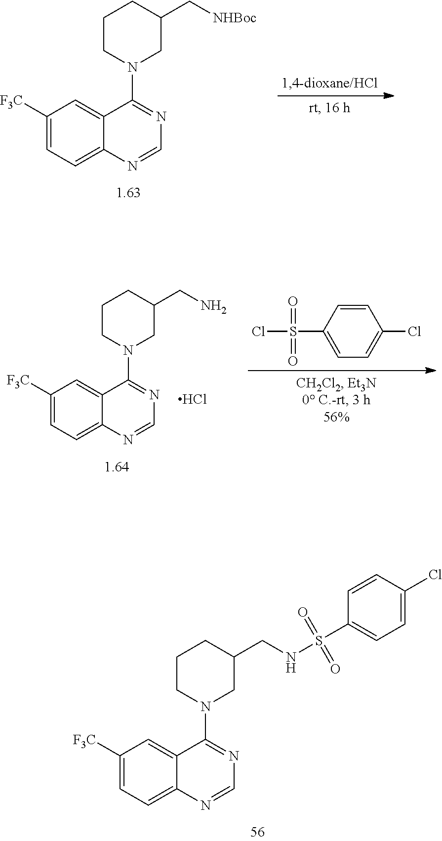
C1=NC2=CC=C([F3C])C=C2C(N2CCCC(CNS(C3=CC=C(Cl)C=C3)(=O)=O)C2)=N1.C1=NC2=CC=C([F3C])C=C2C(N2CCCC(C[NHBoc])C2)=N1.C1(S(Cl)(=O)=O)=CC=C(Cl)C=C1.C1=NC2=CC=C([F3C])C=C2C(N2CCCC(CN)C2)=N1.Cl
